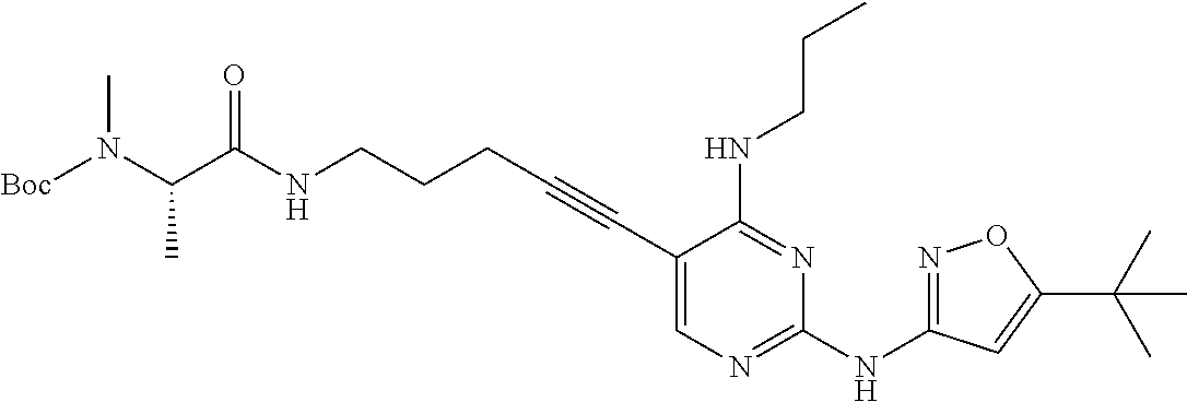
N(CCCC#CC1=CN=C(NC2=NOC(C(C)(C)C)=C2)N=C1NCCC)C(=O)C(N(C)[Boc])C
